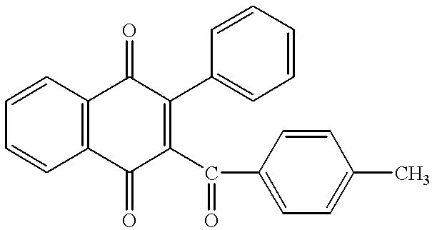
C1=CC2=C(C=C1)C(=O)C(C(C1=CC=C(C)C=C1)=O)=C(C1=CC=CC=C1)C2=O
